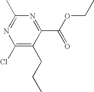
C1(C(OCC)=O)=NC(C)=NC(Cl)=C1CCC
